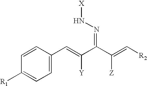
C1=CC(C=C([Y])C(C([Z])=C[R2])=NN[X])=CC=C1[R1]
